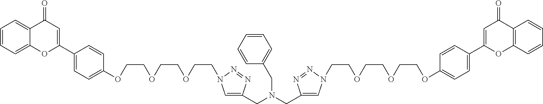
C1=CC=C2C(=C1)C(=O)C=C(C1=CC=C(OCCOCCOCCN3C=C(CN(CC4=CC=CC=C4)CC4=CN(CCOCCOCCOC5=CC=C(C6=CC(=O)C7=C(O6)C=CC=C7)C=C5)N=N4)N=N3)C=C1)O2
